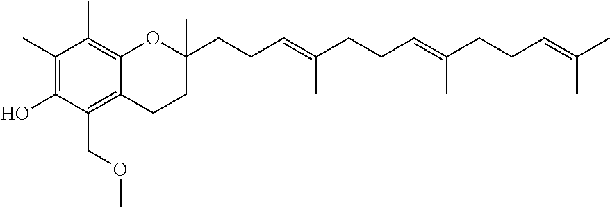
C1(C)=C(O)C(COC)=C2C(=C1C)OC(CCC=C(CCC=C(CCC=C(C)C)C)C)(C)CC2
